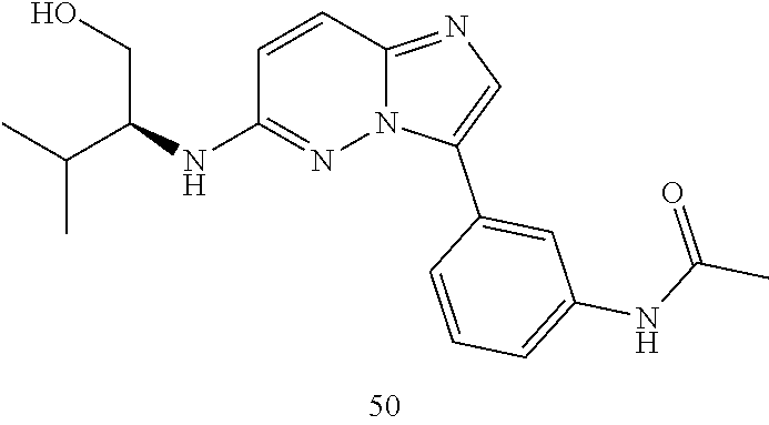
C12=NC=C(C3=CC(NC(C)=O)=CC=C3)N1N=C(NC(C(C)C)CO)C=C2
